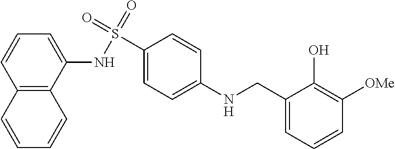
C1(NS(C2=CC=C(NCC3=CC=CC([OMe])=C3O)C=C2)(=O)=O)=CC=CC2=C1C=CC=C2
